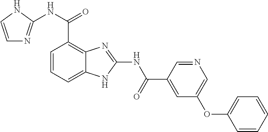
C1=CC=C2C(=C1C(NC1=NC=CN1)=O)N=C(NC(C1=CC(OC3=CC=CC=C3)=CN=C1)=O)N2
